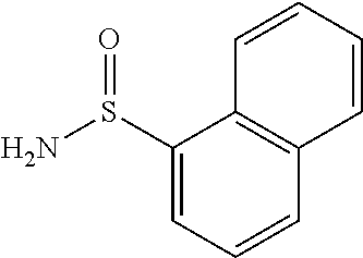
C1(S(N)=O)=CC=CC2=C1C=CC=C2
